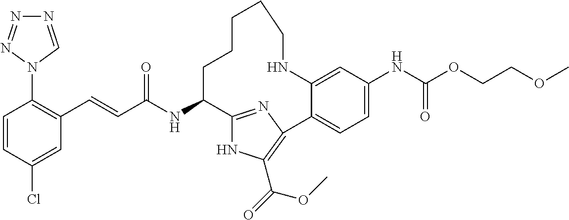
C1(C=CC(NC2C3=NC(=C(C(=O)OC)N3)C3=CC=C(NC(OCCOC)=O)C=C3NCCCCC2)=O)=C(N2C=NN=N2)C=CC(Cl)=C1
